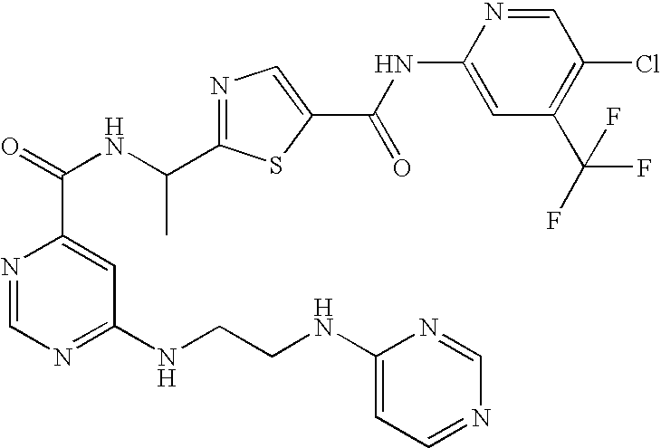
N1=C(C(NC(=O)C2=CC(NCCNC3=CC=NC=N3)=NC=N2)C)SC(C(NC2=CC(C(F)(F)F)=C(Cl)C=N2)=O)=C1
